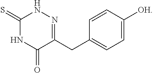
C1(=S)NC(=O)C(CC2=CC=C([OH])C=C2)=NN1
